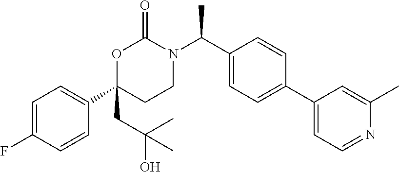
C1=C(F)C=CC(C2(CC(O)(C)C)CCN(C(C3=CC=C(C4=CC=NC(C)=C4)C=C3)C)C(=O)O2)=C1
